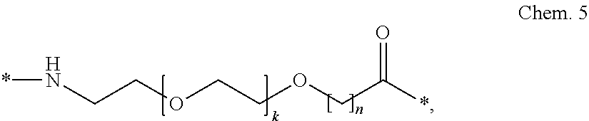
*NCCOCCOCC(*)=O
